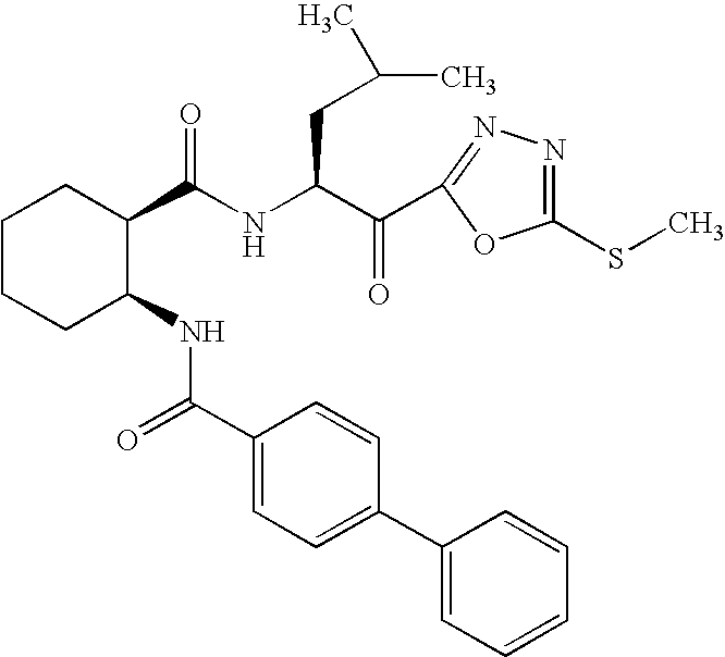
C1CCC(NC(=O)C2=CC=C(C3=CC=CC=C3)C=C2)C(C(NC(C(=O)C2=NN=C(SC)O2)CC(C)C)=O)C1
